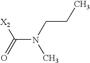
N(C(=O)[X2])(CCC)C
